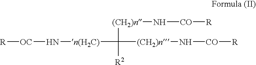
[(CH2)n](N[CO][R])C([R2])([(CH2)n]N[CO][R])[n(H2C)]N[OC][R]
